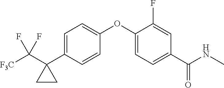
C1=C(C2(C([F3C])(F)F)CC2)C=CC(OC2=CC=C(C(NC)=O)C=C2F)=C1
